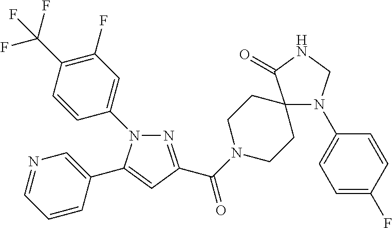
N1(C2=CC(F)=C(C(F)(F)F)C=C2)N=C(C(=O)N2CCC3(CC2)N(C2=CC=C(F)C=C2)CNC3=O)C=C1C1=CN=CC=C1
